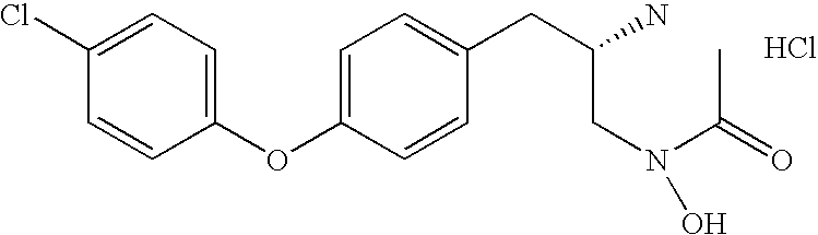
C1=C(Cl)C=CC(OC2=CC=C(CC(N)CN(O)C(=O)C)C=C2)=C1.Cl
